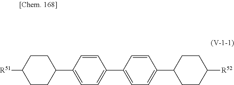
C1=C(C2CCC([R51])CC2)C=CC(C2=CC=C(C3CCC([R52])CC3)C=C2)=C1
